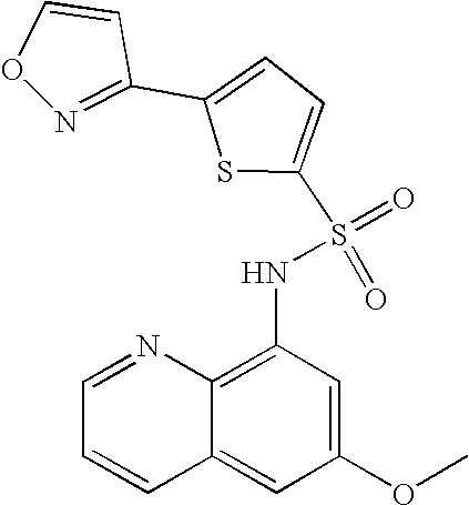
C1=NC2=C(NS(=O)(=O)C3=CC=C(C4=NOC=C4)S3)C=C(OC)C=C2C=C1
